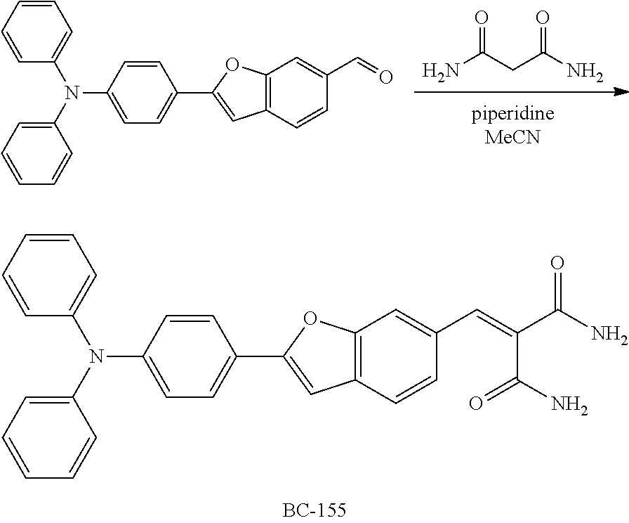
NC(CC(N)=O)=O.C12=C(C=CC(C=O)=C1)C=C(C1=CC=C(N(C3=CC=CC=C3)C3=CC=CC=C3)C=C1)O2.C12=C(C=CC(C=C(C(N)=O)C(N)=O)=C1)C=C(C1=CC=C(N(C3=CC=CC=C3)C3=CC=CC=C3)C=C1)O2
